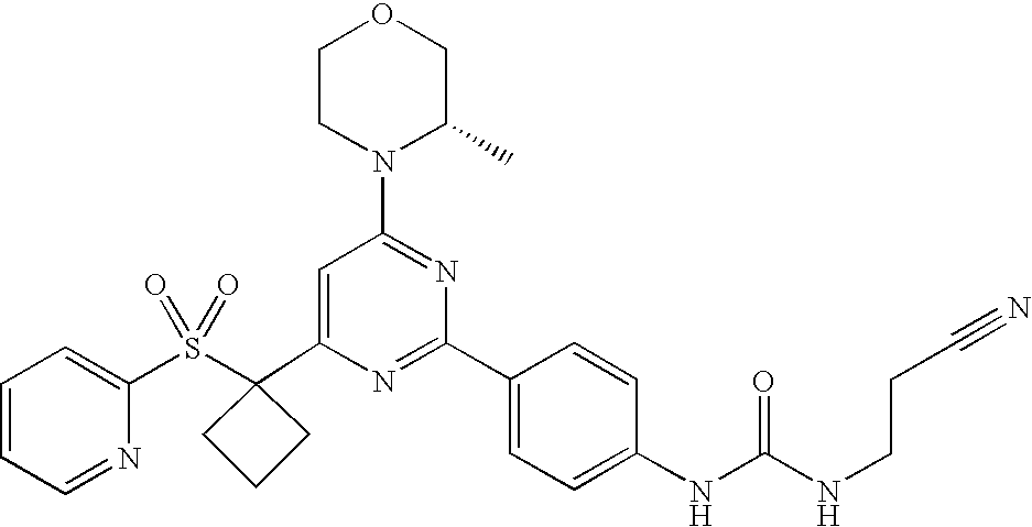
C1(C2(S(C3=CC=CC=N3)(=O)=O)CCC2)=CC(N2C(C)COCC2)=NC(C2=CC=C(NC(=O)NCCC#N)C=C2)=N1
